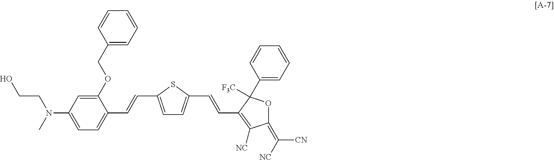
C1(OCC2=CC=CC=C2)=CC(N(C)CCO)=CC=C1C=CC1=CC=C(C=CC2=C([NC])C(=C([NC])[CN])OC2(C2=CC=CC=C2)[F3C])S1
